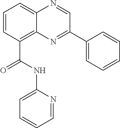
C1=CC(C(NC2=CC=CC=N2)=O)=C2C(=C1)N=CC(C1=CC=CC=C1)=N2
